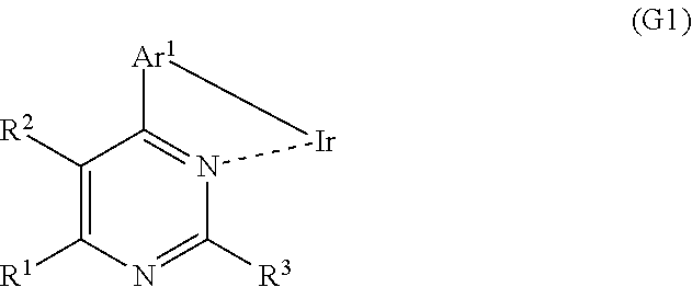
C1([R2])=C([R1])N=C([R3])N2=C1[Ar1][Ir]2
